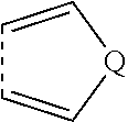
C1=C[Q]C=C1
